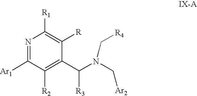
N1=C([Ar1])C([R2])=C(C(N(C[Ar2])C[R4])[R3])C([R])=C1[R1]
